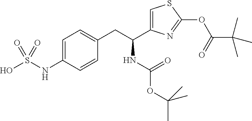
C1=C(NS(O)(=O)=O)C=CC(CC(C2=CSC(OC(=O)C(C)(C)C)=N2)NC(OC(C)(C)C)=O)=C1
